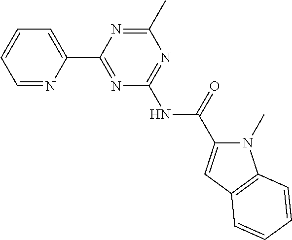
C1=NC(C2=NC(NC(=O)C3=CC4=C(N3C)C=CC=C4)=NC(C)=N2)=CC=C1
